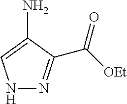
N1=C(C([OEt])=O)C(N)=CN1
